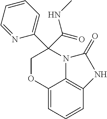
C12=CC=CC3=C1N(C(C1=CC=CC=N1)(C(=O)NC)CO2)C(=O)N3
